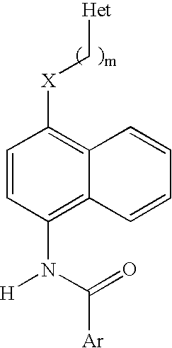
C1=CC(N([H])C(=O)[Ar])=C2C(=C1[X]C[Het])C=CC=C2
